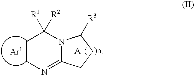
C1CN=C2N(C1([R1])[R2])C([R3])CC2
